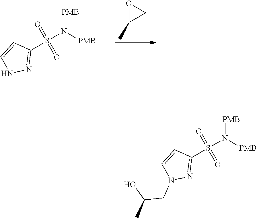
[PMB]N([PMB])S(C1=NNC=C1)(=O)=O.O1C(C)C1.[PMB]N([PMB])S(C1=NN(CC(O)C)C=C1)(=O)=O
